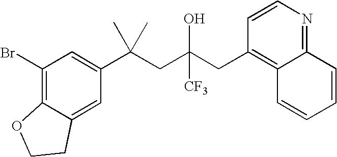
C1(Br)=C2C(=CC(C(CC(CC3=C4C(=NC=C3)C=CC=C4)(O)[CF3])(C)C)=C1)CCO2
